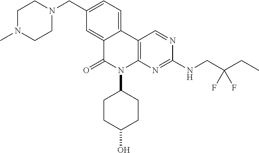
C1(CN2CCN(C)CC2)=CC=C2C(=C1)C(=O)N(C1CCC(O)CC1)C1=C2C=NC(NCC(CC)(F)F)=N1
